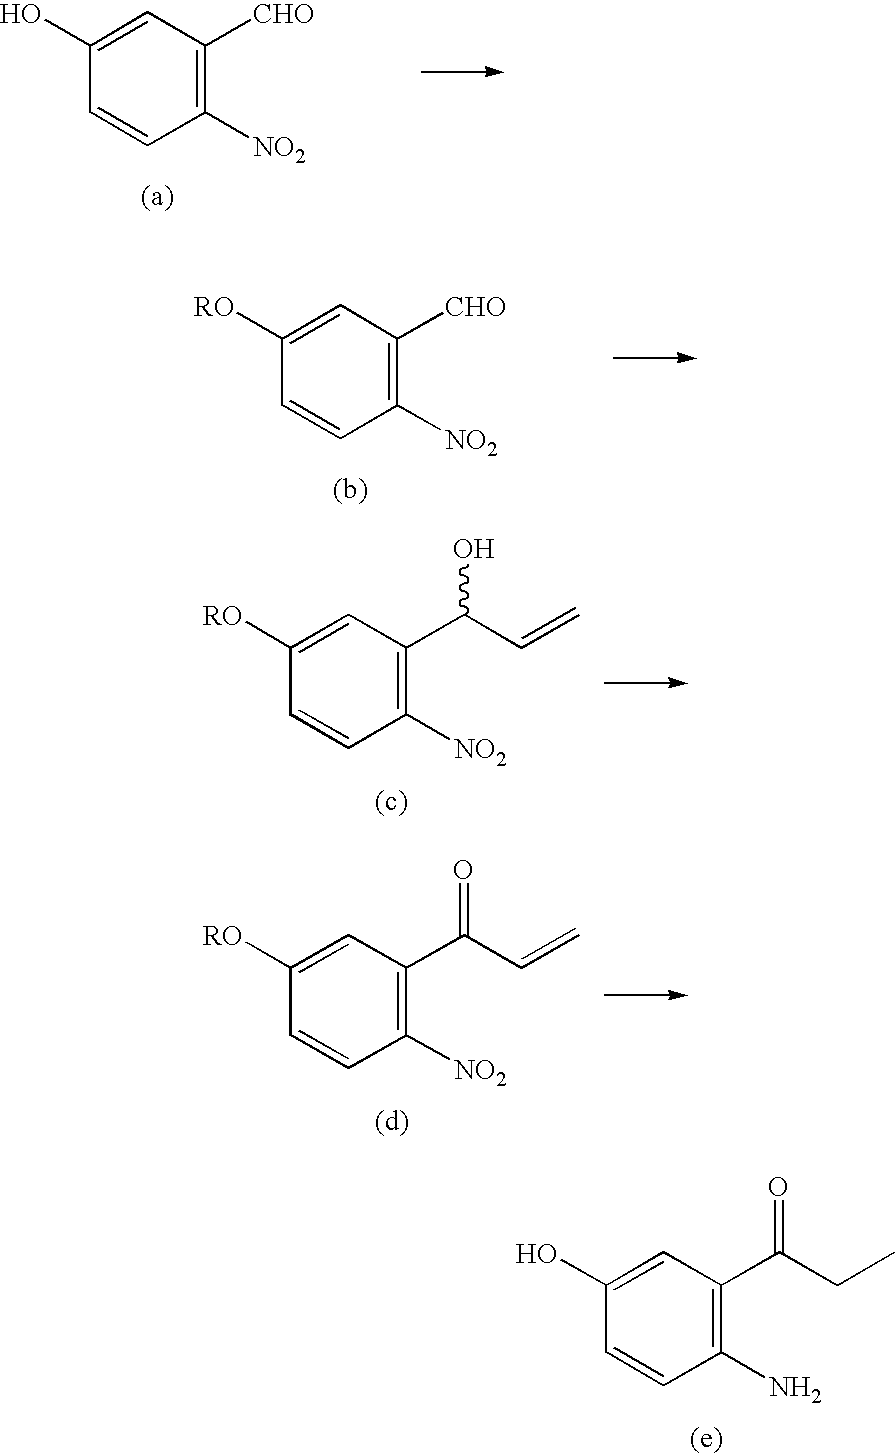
C1(O)=CC([CHO])=C([NO2])C=C1.C1([RO])=CC([CHO])=C([NO2])C=C1.C1([RO])=CC(C(C=C)O)=C([NO2])C=C1.C1([RO])=CC(C(C=C)=O)=C([NO2])C=C1.C1(O)=CC(C(CC)=O)=C(N)C=C1
